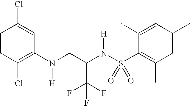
C1=CC(Cl)=C(N(CC(N(S(C2=C(C)C=C(C)C=C2C)(=O)=O)[H])C(F)(F)F)[H])C=C1Cl
